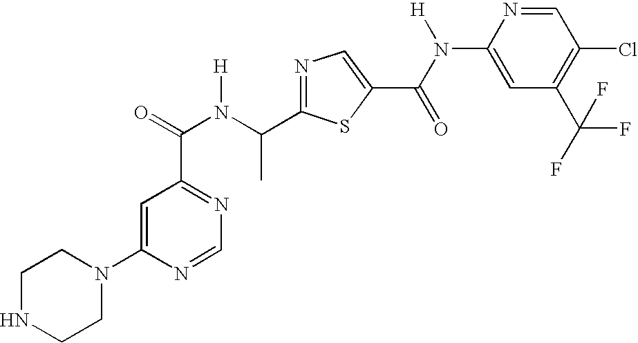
N1=C(C(N(C(=O)C2=NC=NC(N3CCNCC3)=C2)[H])C)SC(C(N([H])C2=CC(C(F)(F)F)=C(Cl)C=N2)=O)=C1
